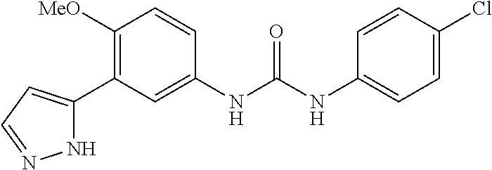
C1([OMe])=C(C2=CC=NN2)C=C(NC(=O)NC2=CC=C(Cl)C=C2)C=C1
